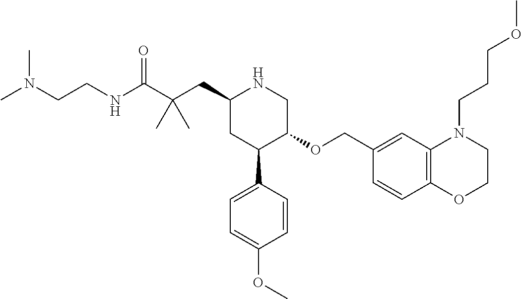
C1(CC(C(NCCN(C)C)=O)(C)C)CC(C2=CC=C(OC)C=C2)C(OCC2=CC3=C(C=C2)OCCN3CCCOC)CN1
